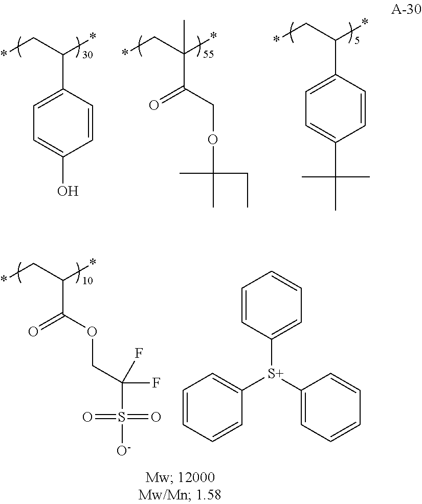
*CC(*)C(OCC(F)(F)S([O-])(=O)=O)=O.C1=CC([S+](C2=CC=CC=C2)C2=CC=CC=C2)=CC=C1.*CC(*)C1=CC=C(O)C=C1.*CC(*)(C(COC(C)(CC)C)=O)C.*CC(*)C1=CC=C(C(C)(C)C)C=C1
